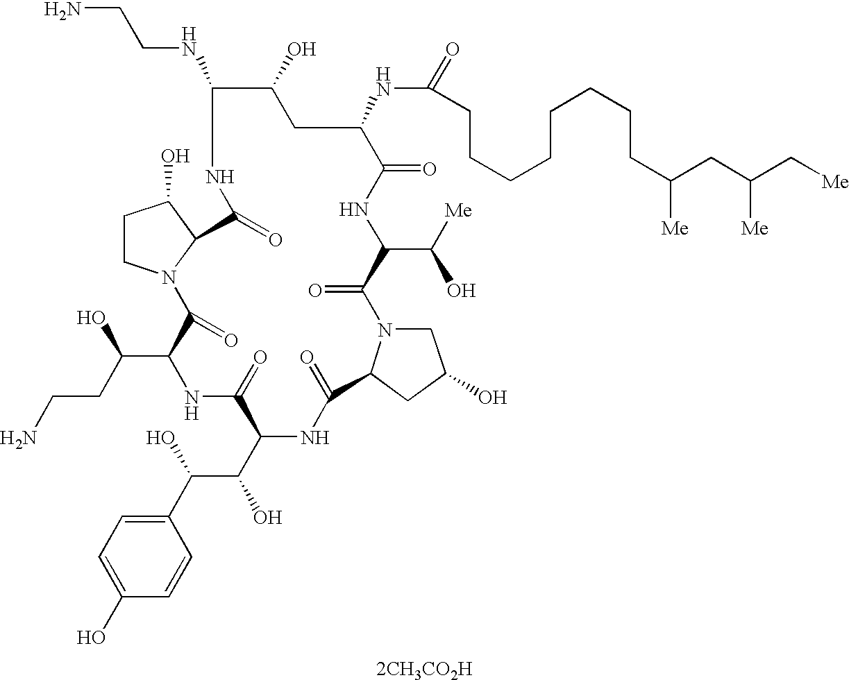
C1CN2C(C1O)C(=O)NC(NCCN)C(O)CC(NC(=O)CCCCCCCCC(CC(C[Me])[Me])[Me])C(=O)NC(C([Me])O)C(=O)N1CC(O)CC1C(=O)NC(C(C(C1=CC=C(O)C=C1)O)O)C(=O)NC(C(CCN)O)C2=O.[2CH3CO2H]
